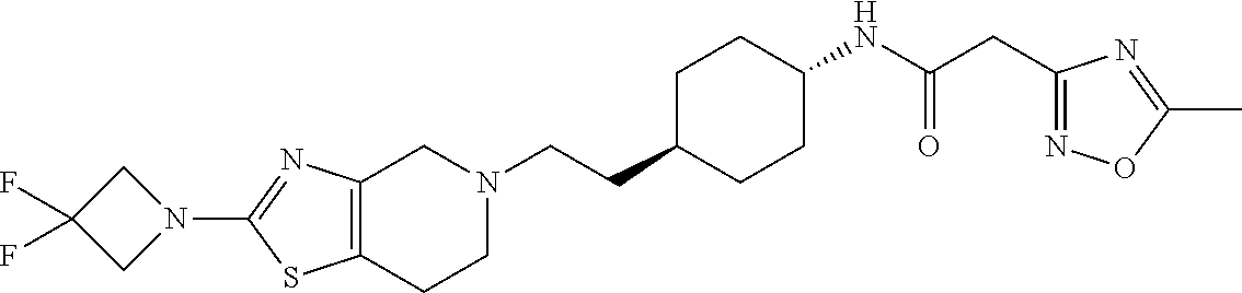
C12=C(CCN(CCC3CCC(NC(CC4=NOC(C)=N4)=O)CC3)C1)SC(N1CC(F)(F)C1)=N2
